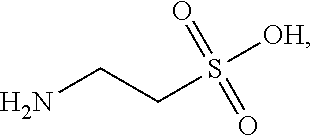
NCCS(=O)(=O)[OH]
